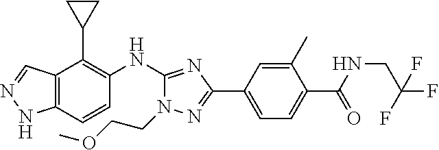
C12=C(C=CC(NC3=NC(C4=CC=C(C(=O)NCC(F)(F)F)C(C)=C4)=NN3CCOC)=C1C1CC1)NN=C2
